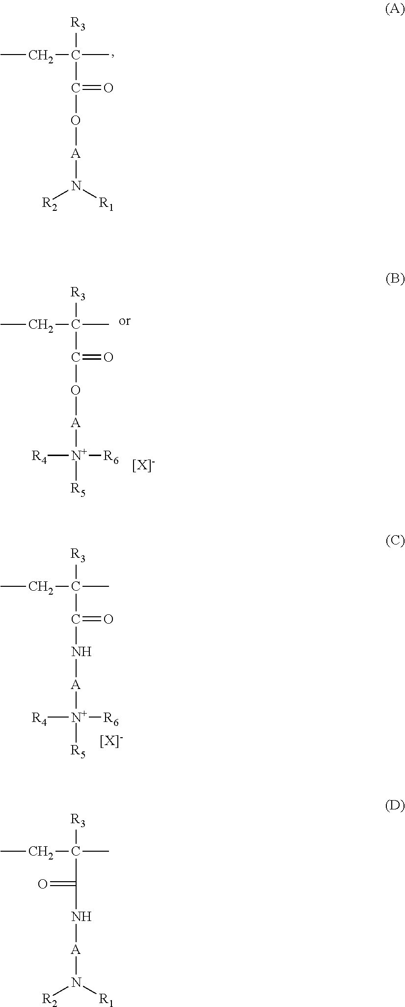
CCC(C)([R3])C(=O)O[A]N([R2])[R1].CCC(C)([R3])C(=O)O[A][N+]([R6])([R4])[R5].CCC(C)([R3])C(=O)N[A][N+]([R6])([R4])[R5].CCC(C)([R3])C(N[A]N([R2])[R1])=O
